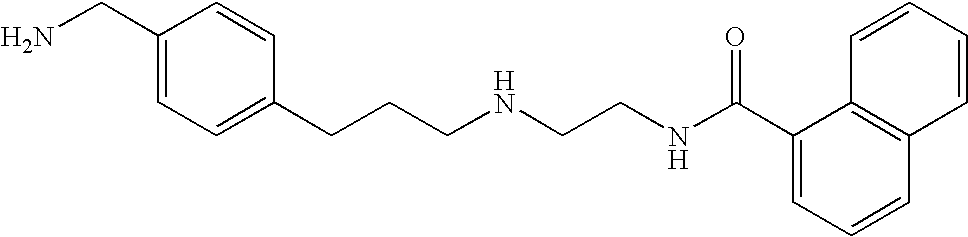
C1(CN)=CC=C(CCCNCCNC(C2=CC=CC3=C2C=CC=C3)=O)C=C1
